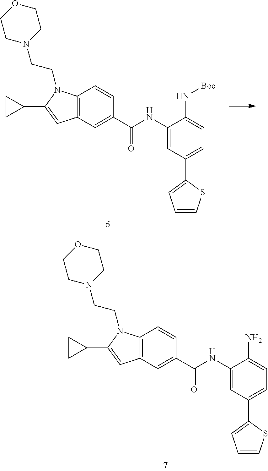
C12=C(N(CCN3CCOCC3)C(C3CC3)=C1)C=CC(C(=O)NC1=CC(C3=CC=CS3)=CC=C1N[Boc])=C2.C12=C(N(CCN3CCOCC3)C(C3CC3)=C1)C=CC(C(=O)NC1=CC(C3=CC=CS3)=CC=C1N)=C2
